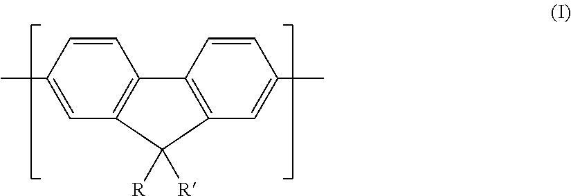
C1=CC(C)=CC2=C1C1=C(C=C(C)C=C1)C2([R])[R]
